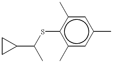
C1CC1C(C)Sc1c(C)cc(C)cc1C
